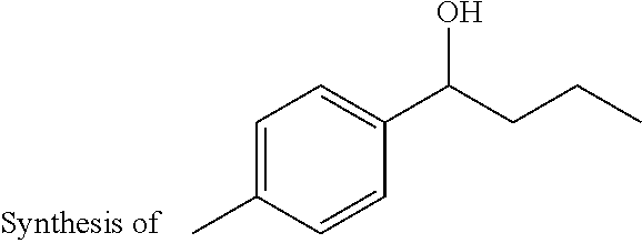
CC1=CC=C(C(CCC)O)C=C1
